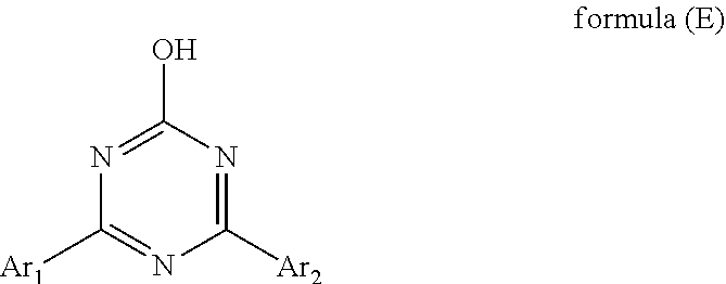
C1([Ar2])=NC(O)=NC([Ar1])=N1
